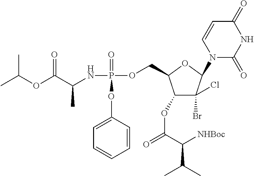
C1(OC(=O)C([NHBoc])C(C)C)C(Br)(Cl)C(N2C(=O)NC(=O)C=C2)OC1COP(NC(C(OC(C)C)=O)C)(=O)OC1=CC=CC=C1
